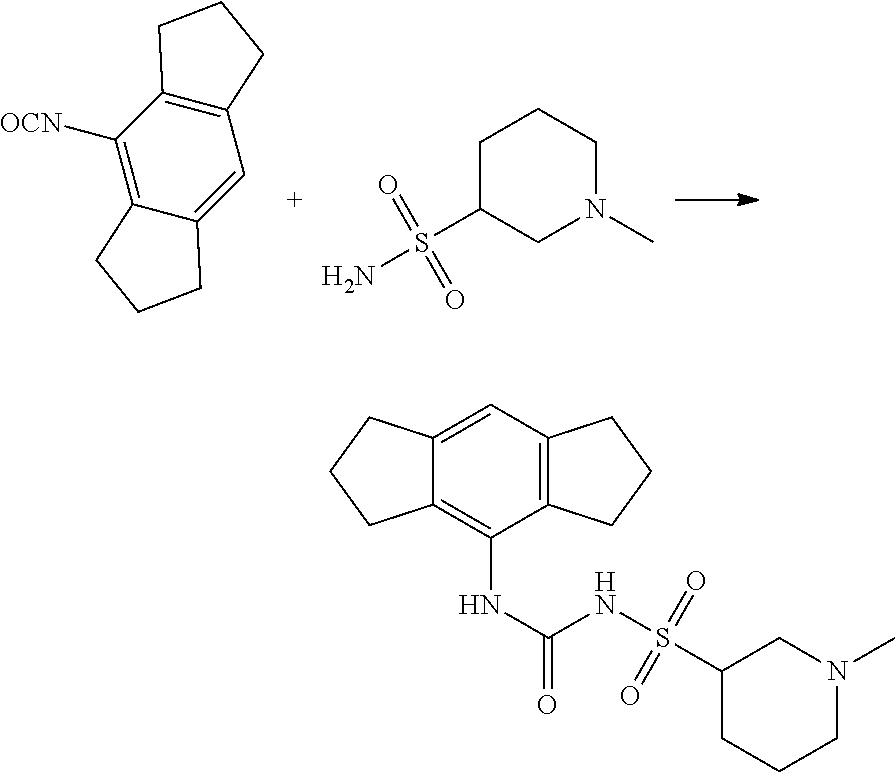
C12=C(C([OCN])=C3C(=C1)CCC3)CCC2.C1C(S(N)(=O)=O)CN(C)CC1.C1C(S(NC(NC2=C3C(=CC4=C2CCC4)CCC3)=O)(=O)=O)CN(C)CC1
